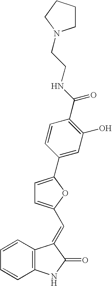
C1=CC2=C(C=C1)NC(=O)C2=CC1=CC=C(C2=CC(O)=C(C(NCCN3CCCC3)=O)C=C2)O1
